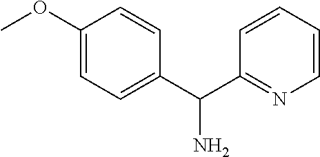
C1(OC)=CC=C(C(C2=NC=CC=C2)N)C=C1
